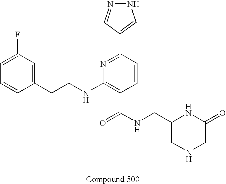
C1=CC(CCNC2=C(C(NCC3NC(=O)CNC3)=O)C=CC(C3=CNN=C3)=N2)=CC(F)=C1
